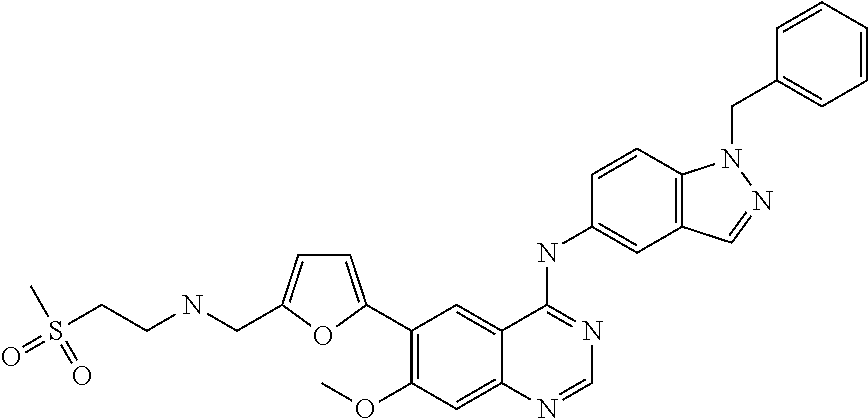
C1=CC=CC(CN2C3=C(C=C(NC4=NC=NC5=CC(OC)=C(C6=CC=C(CNCCS(=O)(C)=O)O6)C=C45)C=C3)C=N2)=C1
